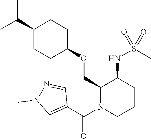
C(C1CCC(OCC2N(C(C3=CN(C)N=C3)=O)CCCC2NS(C)(=O)=O)CC1)(C)C
